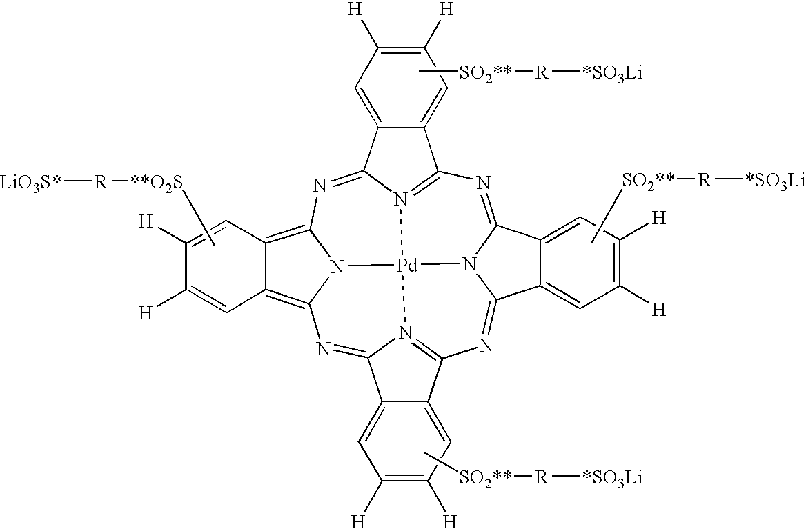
N1=C2N3C(=NC4=N5C(=NC6=C7C(=C8N6[Pd]35N3=C1C1=CC([H])=C([H])C=C1C3=N8)C=C([H])C([H])=C7)C1=CC([H])=C([H])C=C41)C1=CC([H])=C([H])C=C21.C[**O2S][R][LiO3S*].C[SO2**][R][*SO3Li].C[SO2**][R][*SO3Li].C[SO2**][R][*SO3Li]
